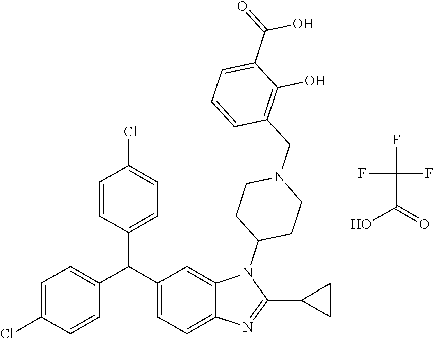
C1=C(Cl)C=CC(C(C2=CC=C(Cl)C=C2)C2=CC=C3C(=C2)N(C2CCN(CC4=C(O)C(C(O)=O)=CC=C4)CC2)C(C2CC2)=N3)=C1.FC(F)(C(=O)O)F
